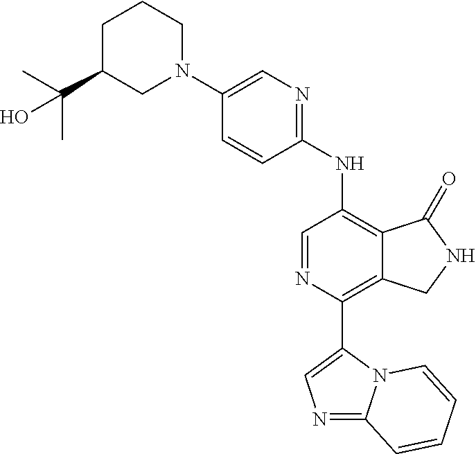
C1C(C(C)(C)O)CN(C2=CN=C(NC3=C4C(=C(C5=CN=C6N5C=CC=C6)N=C3)CNC4=O)C=C2)CC1
